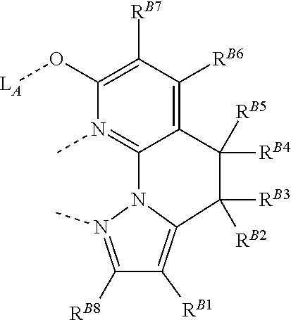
[RB8]C1=N(C)N2C(=C1[RB1])C([RB3])([RB2])C([RB4])([RB5])C1=C([RB6])C([RB7])=C(O[LA])N(C)=C12
